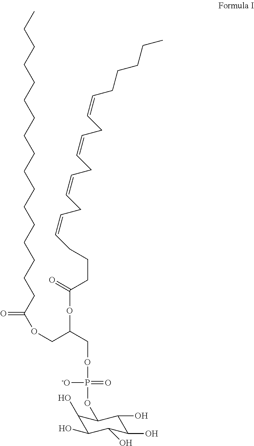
C1(O)C(O)C(O)C(O)C(O)C1OP([-O])(=O)OCC(COC(CCCCCCCCCCCCCCCCC)=O)OC(CCCC=CCC=CCC=CCC=CCCCCC)=O
